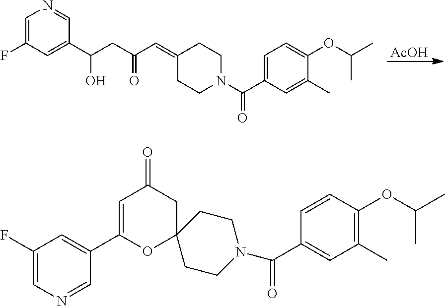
[AcOH].N1(C(=O)C2=CC=C(OC(C)C)C(C)=C2)CCC(=CC(CC(O)C2=CC(F)=CN=C2)=O)CC1.N1(C(=O)C2=CC(C)=C(OC(C)C)C=C2)CCC2(CC1)CC(=O)C=C(C1=CC(F)=CN=C1)O2
